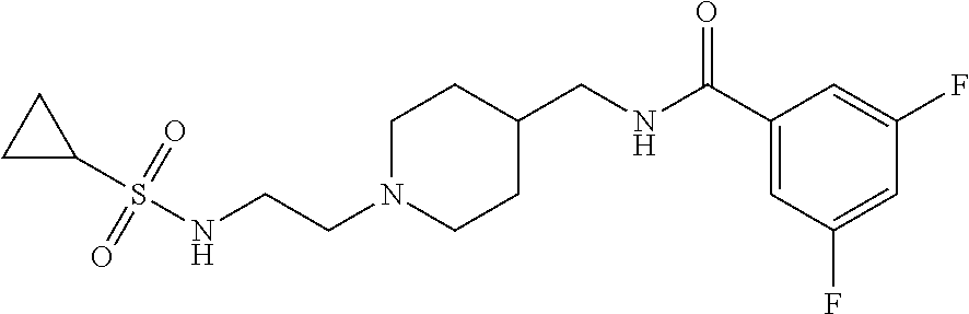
C(CN1CCC(CNC(C2=CC(F)=CC(F)=C2)=O)CC1)NS(C1CC1)(=O)=O
